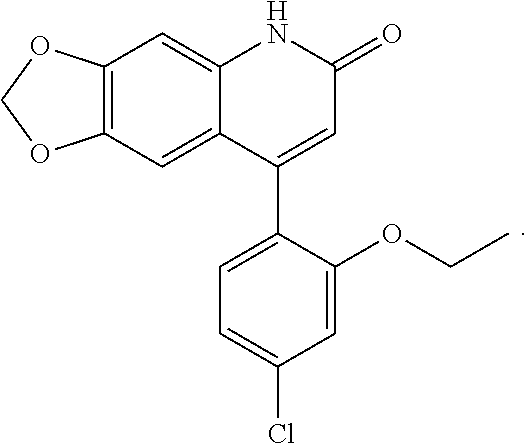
C12=C(C=C3C(=C1)NC(=O)C=C3C1=CC=C(Cl)C=C1OCC)OCO2
